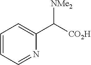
C1=CC=NC(C([CO2H])[NMe2])=C1
